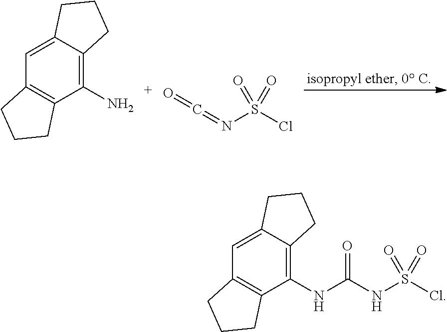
C(=NS(Cl)(=O)=O)=O.C12=CC3=C(C(N)=C1CCC2)CCC3.C12=CC3=C(C(NC(NS(Cl)(=O)=O)=O)=C1CCC2)CCC3
